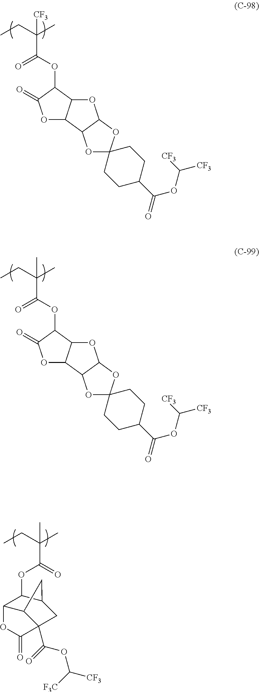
C(C(OC1C(=O)OC2C1OC1C2OC2(O1)CCC(C(=O)OC([CF3])[CF3])CC2)=O)(CC)(C)[CF3].C(C(OC1C(=O)OC2C1OC1C2OC2(O1)CCC(C(=O)OC([CF3])[CF3])CC2)=O)(CC)(C)C.C(C(OC1C2C3C(C(=O)OC([CF3])[F3C])(CC1C3)C(=O)O2)=O)(CC)(C)C
